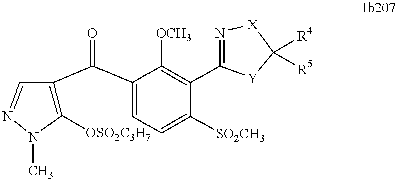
C1([OSO2C3H7])=C(C(C2=CC=C([SO2CH3])C(C3=N[X]C([R4])([R5])[Y]3)=C2[OCH3])=O)C=NN1C
